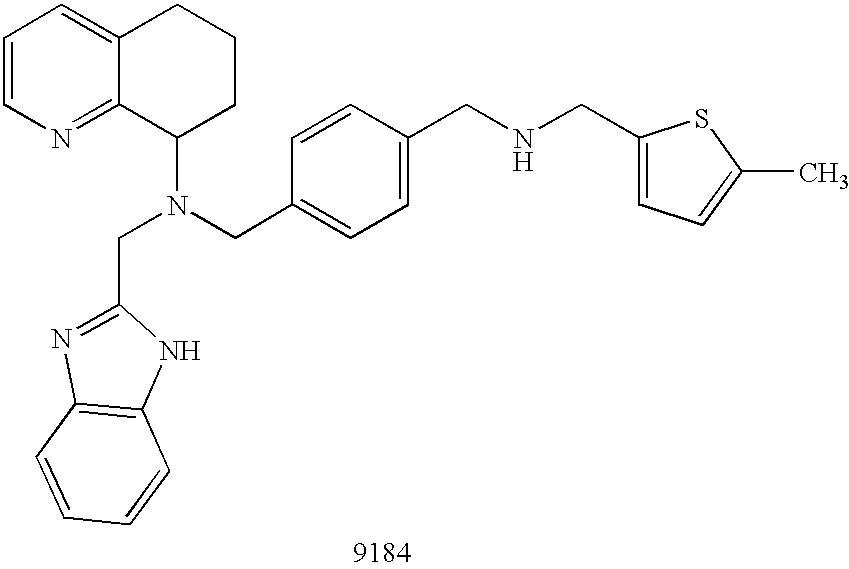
C1=CN=C2C(=C1)CCCC2N(CC1=CC=C(CNCC2=CC=C(C)S2)C=C1)CC1=NC2=C(N1)C=CC=C2
